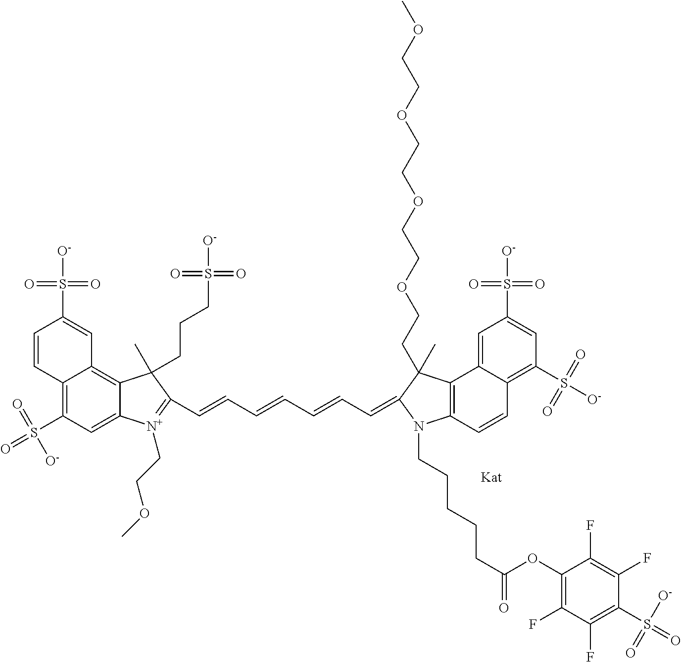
C12=C(S(=O)(=O)[O-])C=C3C(=C1C=C(S([O-])(=O)=O)C=C2)C(C)(CCCS([O-])(=O)=O)C(C=CC=CC=CC=C1N(CCCCCC(=O)OC2=C(F)C(F)=C(S(=O)([O-])=O)C(F)=C2F)C2=C(C4=CC(S([O-])(=O)=O)=CC(S([O-])(=O)=O)=C4C=C2)C1(C)CCOCCOCCOCCOC)=[N+]3CCOC
